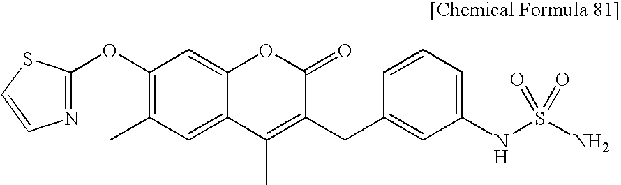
C1(OC2=NC=CS2)=C(C)C=C2C(=C1)OC(=O)C(CC1=CC(NS(N)(=O)=O)=CC=C1)=C2C
